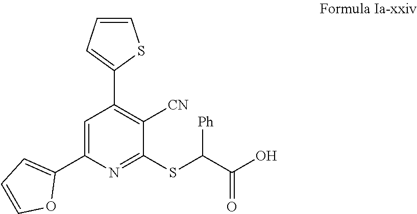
C1(SC(C(O)=O)[Ph])=NC(C2=CC=CO2)=CC(C2=CC=CS2)=C1[CN]
